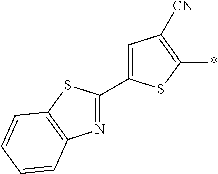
C1(C2=NC3=C(S2)C=CC=C3)=CC([CN])=C(*)S1
